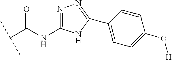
C(C(NC1=NN=C(C2=CC=C(O[H])C=C2)N1)=O)(C)C
